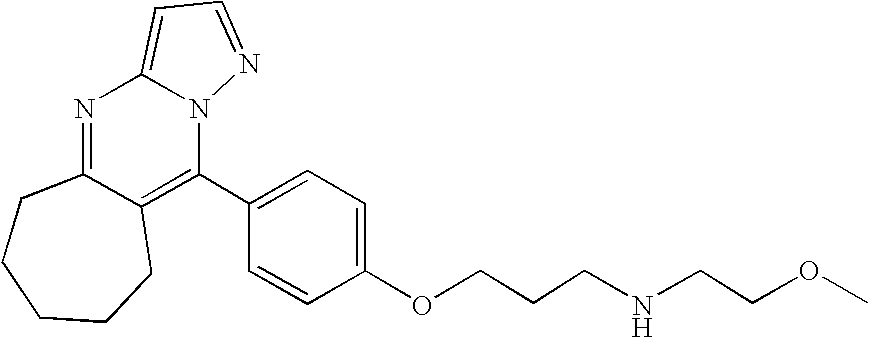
N1=C2C(=C(C3=CC=C(OCCCNCCOC)C=C3)N3C1=CC=N3)CCCCC2
